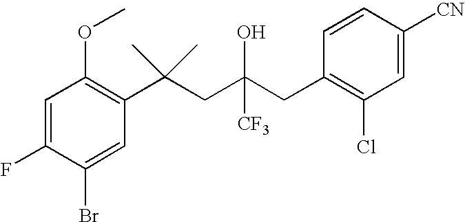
C1(Br)=CC(C(CC(CC2=C(Cl)C=C([CN])C=C2)([CF3])O)(C)C)=C(OC)C=C1F
